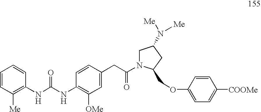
C1=CC([Me])=C(NC(NC2=C([OMe])C=C(CC(=O)N3C(COC4=CC=C([COOMe])C=C4)CC(N([Me])[Me])C3)C=C2)=O)C=C1
